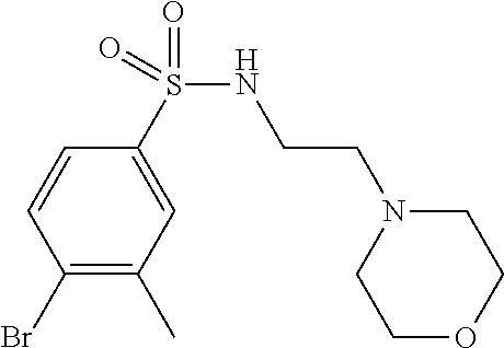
C1(Br)=C(C)C=C(S(NCCN2CCOCC2)(=O)=O)C=C1
